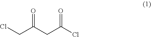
C(C(CC(Cl)=O)=O)Cl
